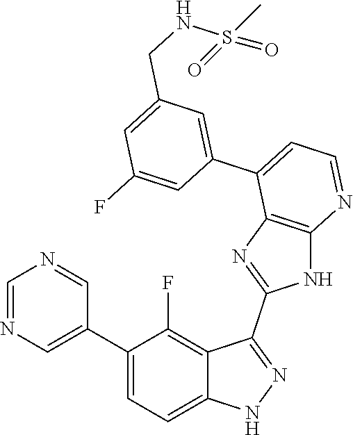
C1=NC=C(C2=CC=C3C(=C2F)C(C2=NC4=C(N2)N=CC=C4C2=CC(CNS(=O)(C)=O)=CC(F)=C2)=NN3)C=N1
